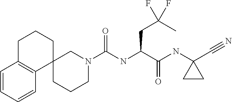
C12(CN(C(NC(C(NC3(C#N)CC3)=O)CC(C)(F)F)=O)CCC1)CCCC1=C2C=CC=C1
